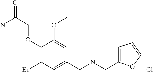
C1(OCC(=O)N)=C(Br)C=C(CNCC2=CC=CO2)C=C1OCC.Cl
